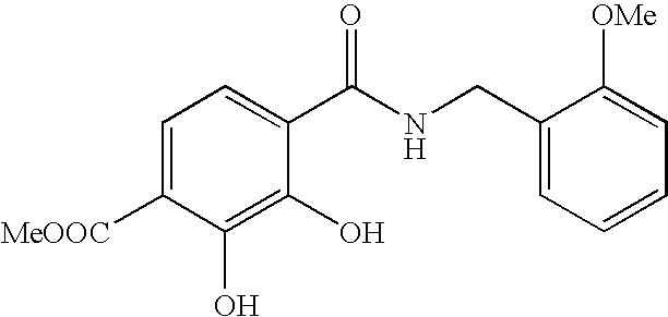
C1=C([MeOOC])C(O)=C(O)C(C(NCC2=CC=CC=C2[OMe])=O)=C1
